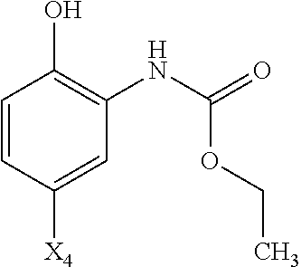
C1=CC([X4])=CC(NC(=O)OCC)=C1O
